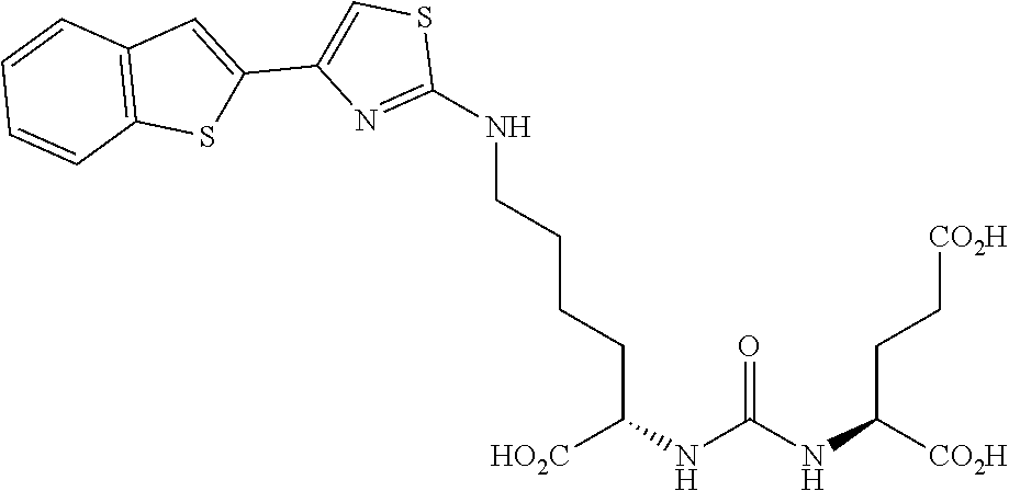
[CO2H]C(NC(NC([HO2C])CCCCNC1=NC(C2=CC3=C(S2)C=CC=C3)=CS1)=O)CC[CO2H]
